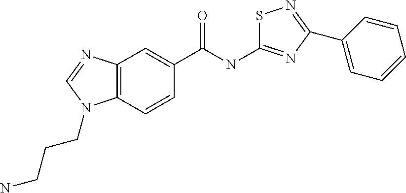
C12=C(C=CC(C(=O)NC3=NC(C4=CC=CC=C4)=NS3)=C1)N(CCCN)C=N2
